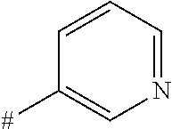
C1=CC=NC=C1[#]
